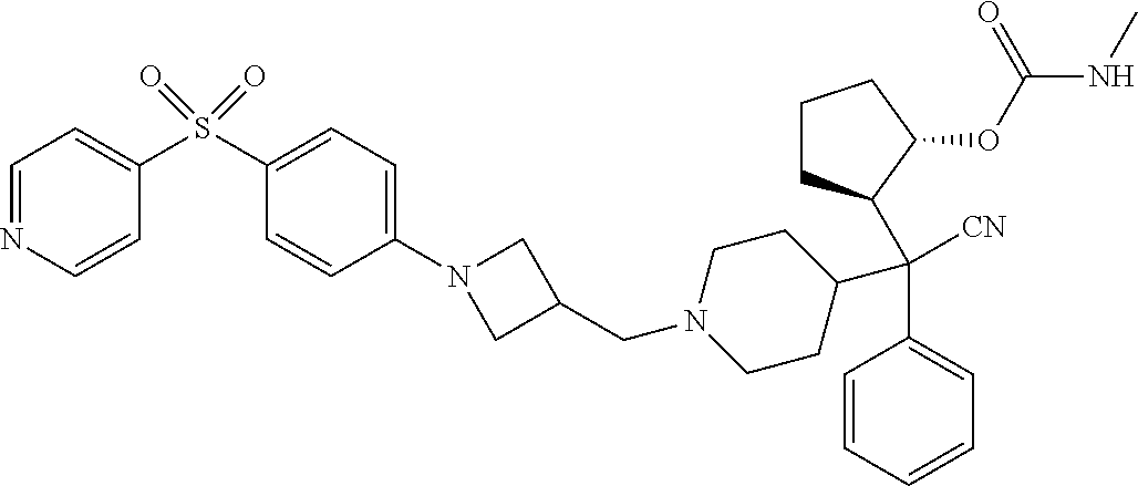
C1=CC=CC=C1C(C1CCCC1OC(NC)=O)(C1CCN(CC2CN(C3=CC=C(S(C4=CC=NC=C4)(=O)=O)C=C3)C2)CC1)[CN]
